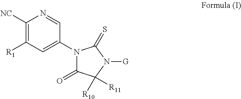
N1(C2=CC([R1])=C([NC])N=C2)C(=O)C([R11])([R10])N([G])C1=S
